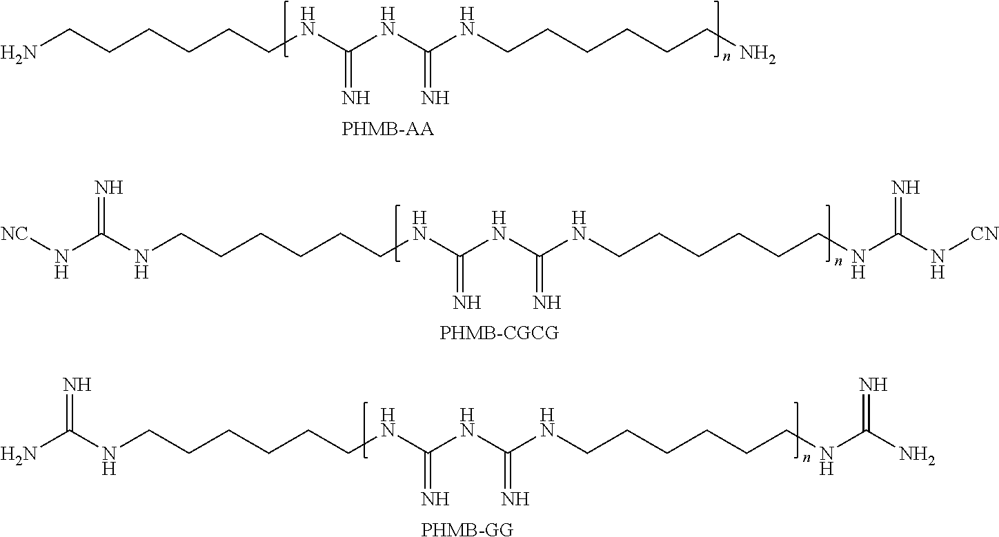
NCCCCCCNC(NC(NCCCCCCN)=N)=N.[PHMB-AA].N(CCCCCCNC(NC(NCCCCCCNC(N[CN])=N)=N)=N)C(N[NC])=N.[PHMB-CGCG].N(CCCCCCNC(NC(NCCCCCCNC(N)=N)=N)=N)C(N)=N.[PHMB-GG]
